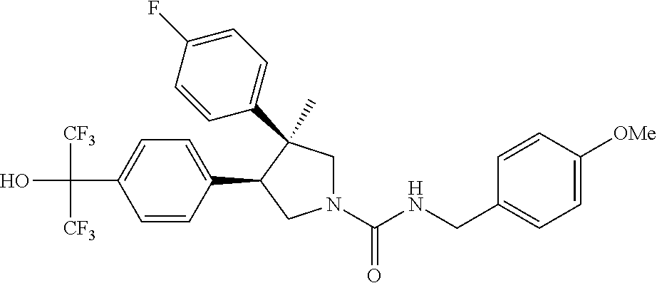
C(C1=CC=C(C2CN(C(NCC3=CC=C([OMe])C=C3)=O)CC2(C)C2=CC=C(F)C=C2)C=C1)(O)([CF3])[CF3]
